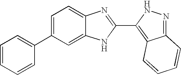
C1=C(C2=CC=CC=C2)C=C2C(=C1)N=C(C1=C3C(=NN1)C=CC=C3)N2
